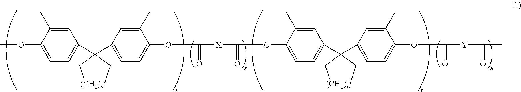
C1=C(OC)C(C)=CC(C(C2=CC=C(OC(=O)[X]C(=O)OC3=CC=C(C(C4=CC=C(OC(=O)[Y]C(=O)C)C(C)=C4)(C[(CH2)w])CC)C=C3C)C(C)=C2)(CC)C[(CH2)v])=C1
